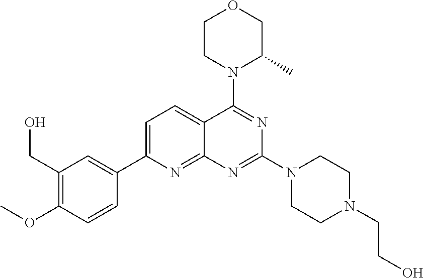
C1=C(C2=CC(CO)=C(OC)C=C2)N=C2C(=C1)C(N1C(C)COCC1)=NC(N1CCN(CCO)CC1)=N2
